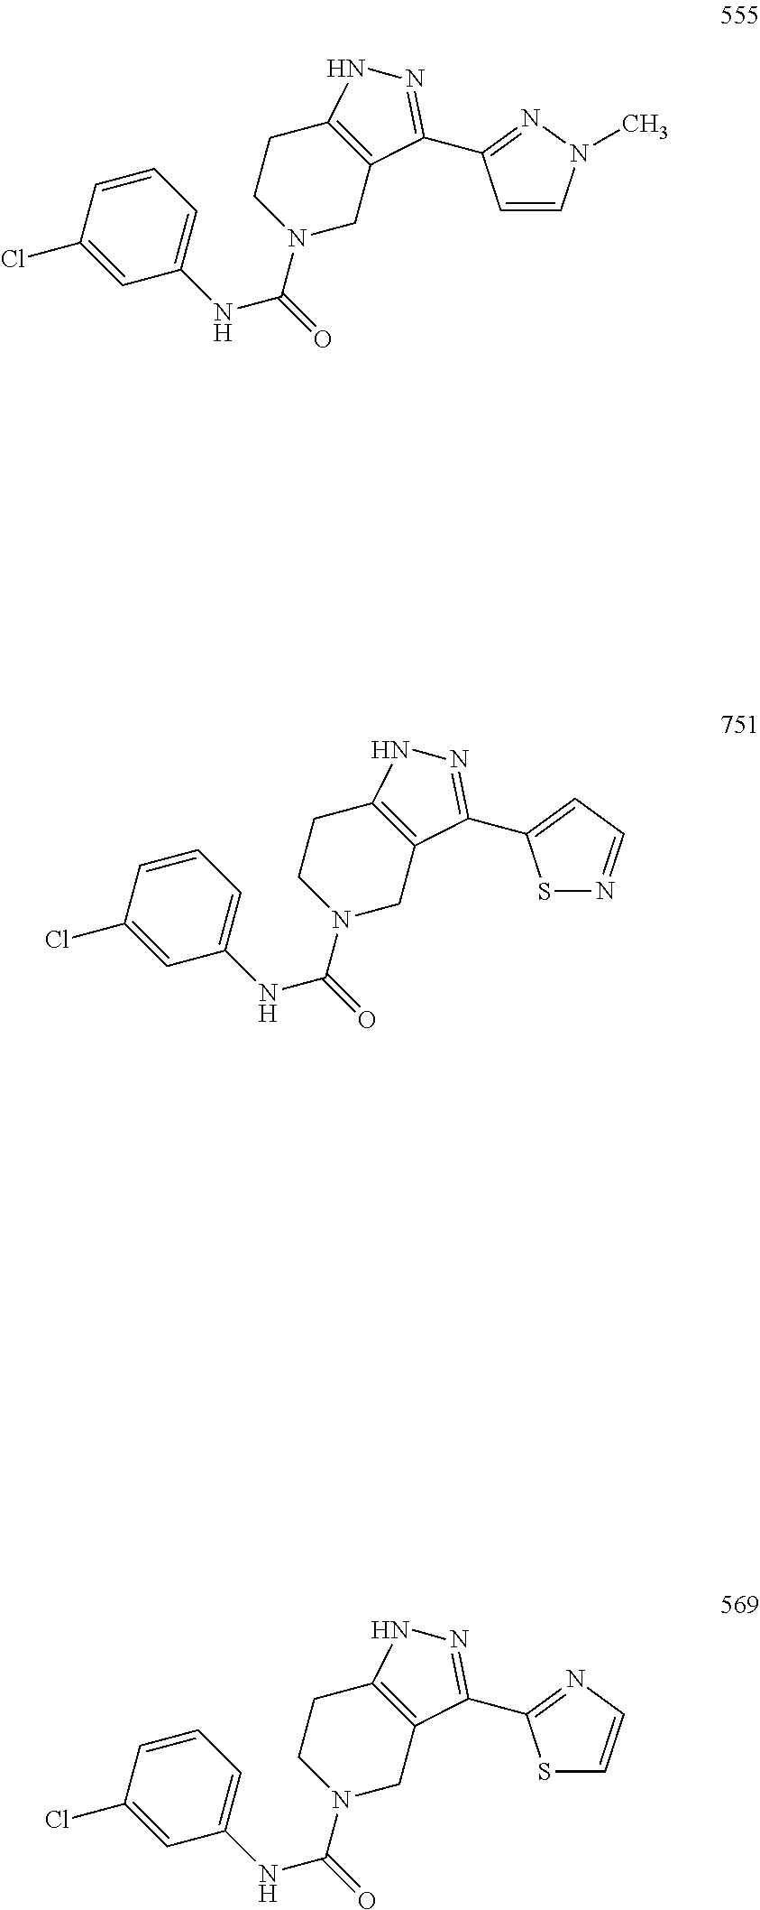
C1=CC=C(NC(=O)N2CC3=C(CC2)NN=C3C2=NN(C)C=C2)C=C1Cl.C1=CC=C(NC(=O)N2CC3=C(CC2)NN=C3C2=CC=NS2)C=C1Cl.C1=CC=C(NC(=O)N2CC3=C(CC2)NN=C3C2=NC=CS2)C=C1Cl
